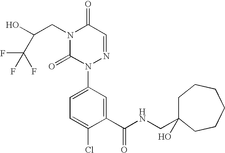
N1(CC(O)C(F)(F)F)C(=O)N(C2=CC=C(Cl)C(C(NCC3(O)CCCCCC3)=O)=C2)N=CC1=O
